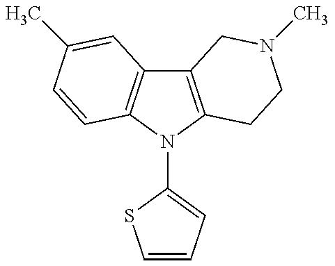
C12=C(N(C3=CC=CS3)C3=C1C=C(C)C=C3)CCN(C)C2
